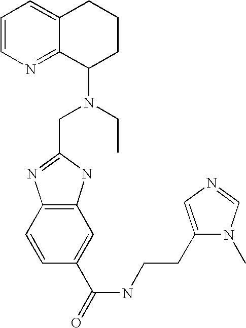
C1=CN=C2C(=C1)CCCC2N(CC)CC1=NC2=C(N1)C=C(C(=O)NCCC1=CN=CN1C)C=C2
